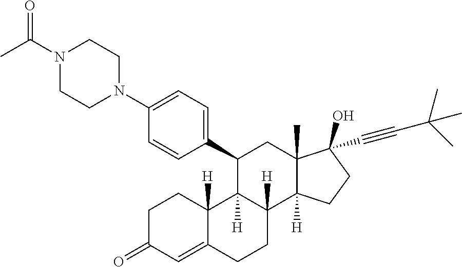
C1C(=O)C=C2C([H])(C1)C1([H])C([H])(CC2)C2([H])C(C)(CC1C1=CC=C(N3CCN(C(C)=O)CC3)C=C1)C(O)(C#CC(C)(C)C)CC2
